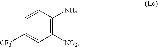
C1=CC(N)=C([NO2])C=C1[CF3]
